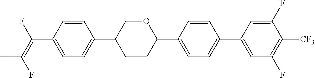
C(C1=CC=C(C2CCC(C3=CC=C(C4=CC(F)=C([CF3])C(F)=C4)C=C3)OC2)C=C1)(=C(F)C)F
